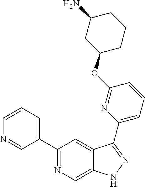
C1(C2=CC=CN=C2)=NC=C2C(=C1)C(C1=CC=CC(OC3CC(N)CCC3)=N1)=NN2
